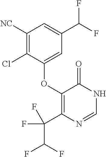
C1(OC2=CC(C(F)F)=CC([NC])=C2Cl)=C(C(C(F)F)(F)F)N=CNC1=O
